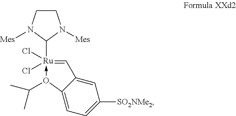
C1CN([Mes])C([Ru]2(Cl)(Cl)-O(C(C)C)C3=CC=C([SO2NMe2])C=C3C=2)N1[Mes]
